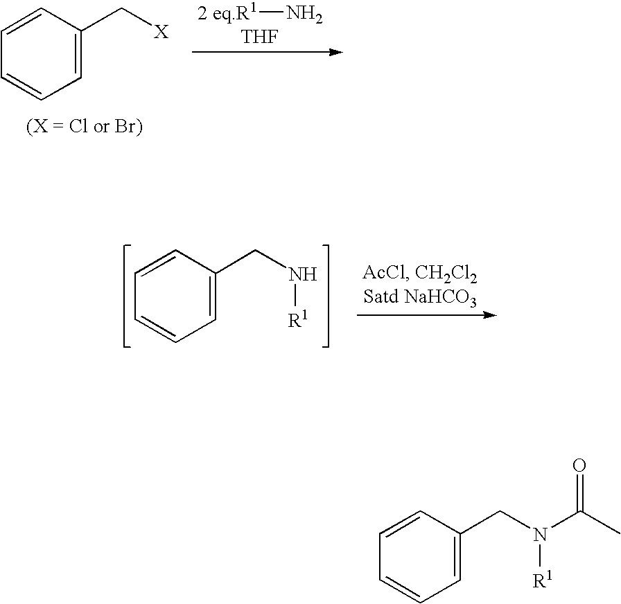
C1=CC(C[X])=CC=C1.[2 eq.R1]N.[THF].C1=CC(CN[R1])=CC=C1.C1=CC(CN(C(C)=O)[R1])=CC=C1
